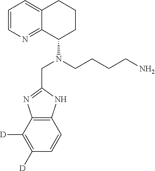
C12=C(C([D])=C([D])C=C1)N=C(CN(C1CCCC3=CC=CN=C13)CCCCN)N2
